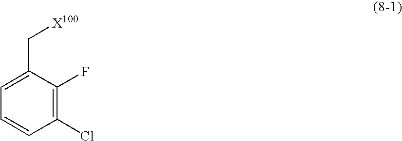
C1(Cl)=C(F)C(C[X100])=CC=C1
